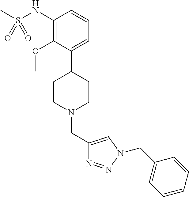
C1(NS(C)(=O)=O)=C(OC)C(C2CCN(CC3=CN(CC4=CC=CC=C4)N=N3)CC2)=CC=C1
